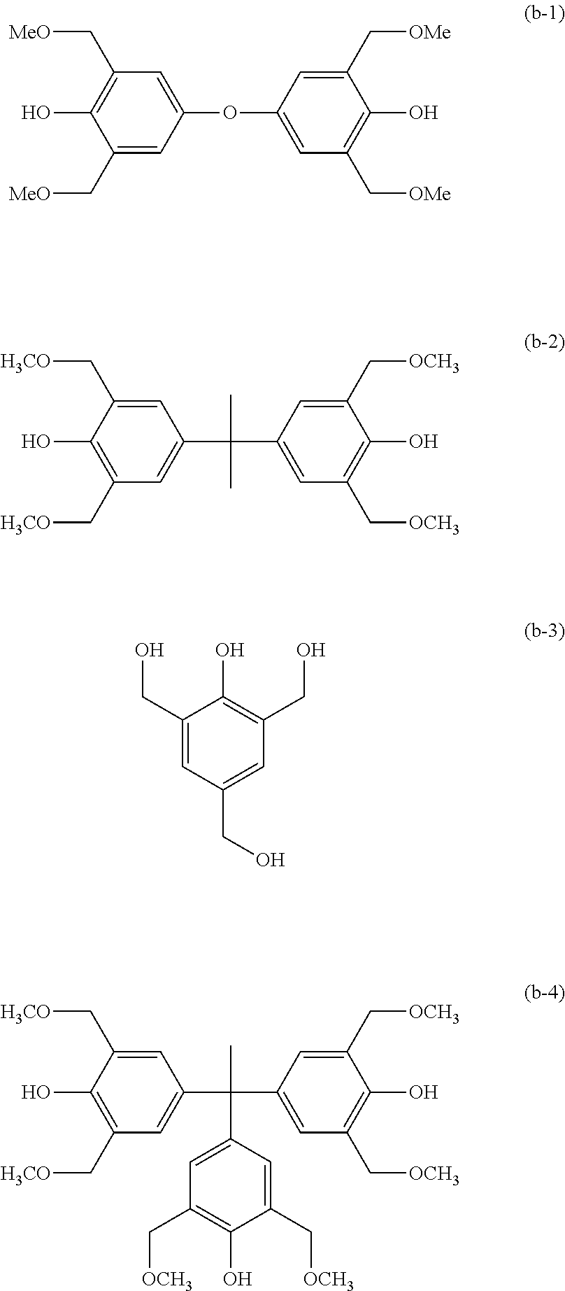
C1(C[MeO])=CC(OC2=CC(C[OMe])=C(O)C(C[OMe])=C2)=CC(C[MeO])=C1O.C1(C[H3CO])=C(O)C(C[H3CO])=CC(C(C2=CC(C[OCH3])=C(O)C(C[OCH3])=C2)(C)C)=C1.C1(CO)=CC(CO)=CC(CO)=C1O.C1(C[H3CO])=C(O)C(C[H3CO])=CC(C(C2=CC(C[OCH3])=C(O)C(C[OCH3])=C2)(C)C2=CC(C[OCH3])=C(O)C(C[OCH3])=C2)=C1
